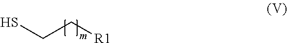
SCC[R1]
